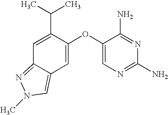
C1=C(C(C)C)C(OC2=CN=C(N)N=C2N)=CC2=CN(C)N=C12
